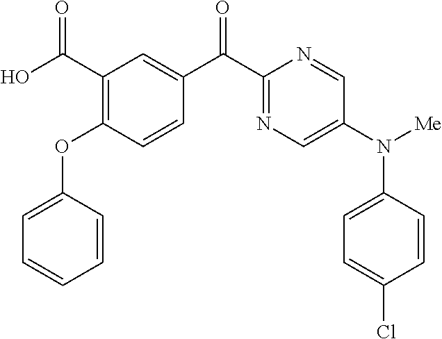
C1=C(OC2=C(C(O)=O)C=C(C(C3=NC=C(N([Me])C4=CC=C(Cl)C=C4)C=N3)=O)C=C2)C=CC=C1
